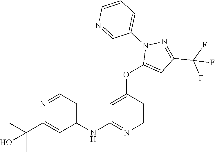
C1(NC2=NC=CC(OC3=CC(C(F)(F)F)=NN3C3=CC=CN=C3)=C2)=CC=NC(C(C)(C)O)=C1
